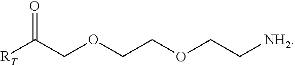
[RT]C(COCCOCC[NH2])=O
